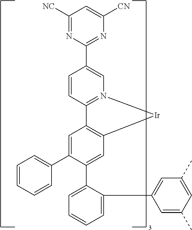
C1(C2=CC3=C(C=C2C2=CC=CC=C2C2=CC(C)=CC(C)=C2)[Ir]N2=C3C=CC(C3=NC([CN])=CC([NC])=N3)=C2)=CC=CC=C1
